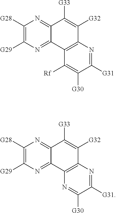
C1([G28])=C([G29])N=C2C(=N1)C([G33])=C([G32])C1=C2C([Rf])=C([G30])C([G31])=N1.C1([G28])=C([G29])N=C2C(=N1)C([G33])=C([G32])C1=C2N=C([G30])C([G31])=N1
